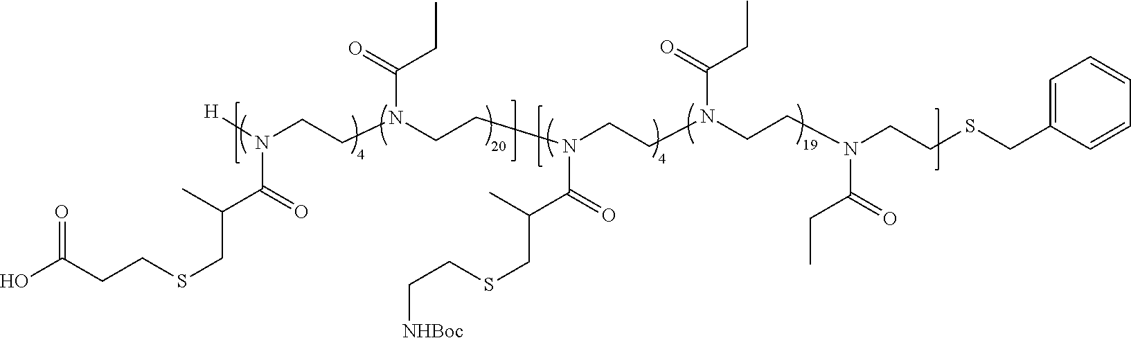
OC(CCSCC(C)C(=O)N([H])CCN(C(CC)=O)CCN(C(=O)C(C)CSCC[NHBoc])CCN(CCN(C(=O)CC)CCSCC1=CC=CC=C1)C(=O)CC)=O
